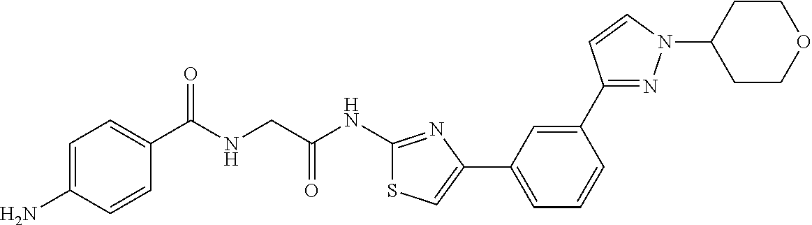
C1=C(N)C=CC(C(NCC(NC2=NC(C3=CC=CC(C4=NN(C5CCOCC5)C=C4)=C3)=CS2)=O)=O)=C1
